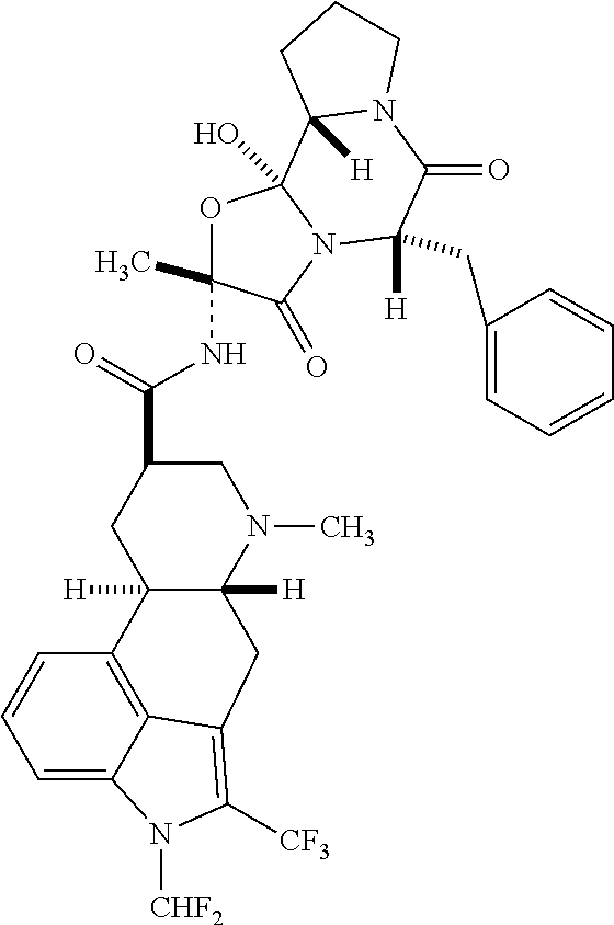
O1C(NC(C2CC3([H])C([H])(N(C)C2)CC2=C([CF3])N([CHF2])C4=CC=CC3=C42)=O)(C)C(=O)N2C1(O)C1([H])N(C(=O)C2(CC2=CC=CC=C2)[H])CCC1
